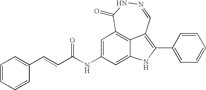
N1=CC2=C(C3=CC=CC=C3)NC3=CC(NC(=O)C=CC4=CC=CC=C4)=CC(=C23)C(=O)N1
